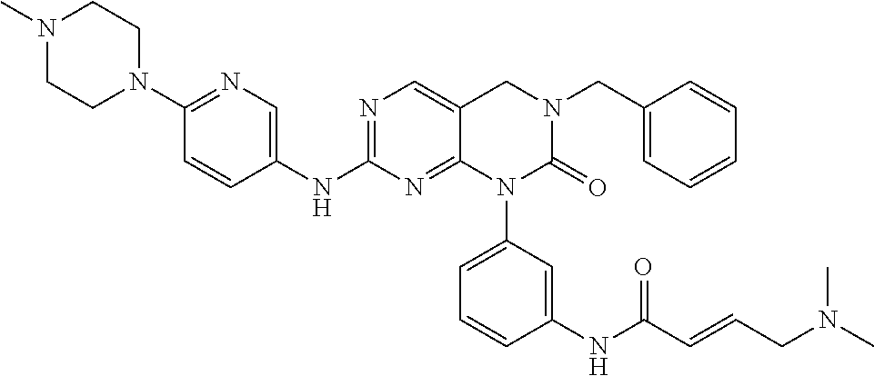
C1=CC(CN2CC3=CN=C(NC4=CN=C(N5CCN(C)CC5)C=C4)N=C3N(C3=CC=CC(NC(C=CCN(C)C)=O)=C3)C2=O)=CC=C1
